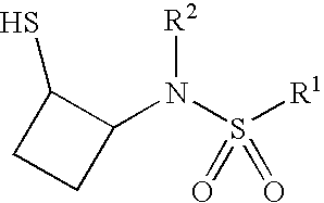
C1CC(N(S([R1])(=O)=O)[R2])C1S
